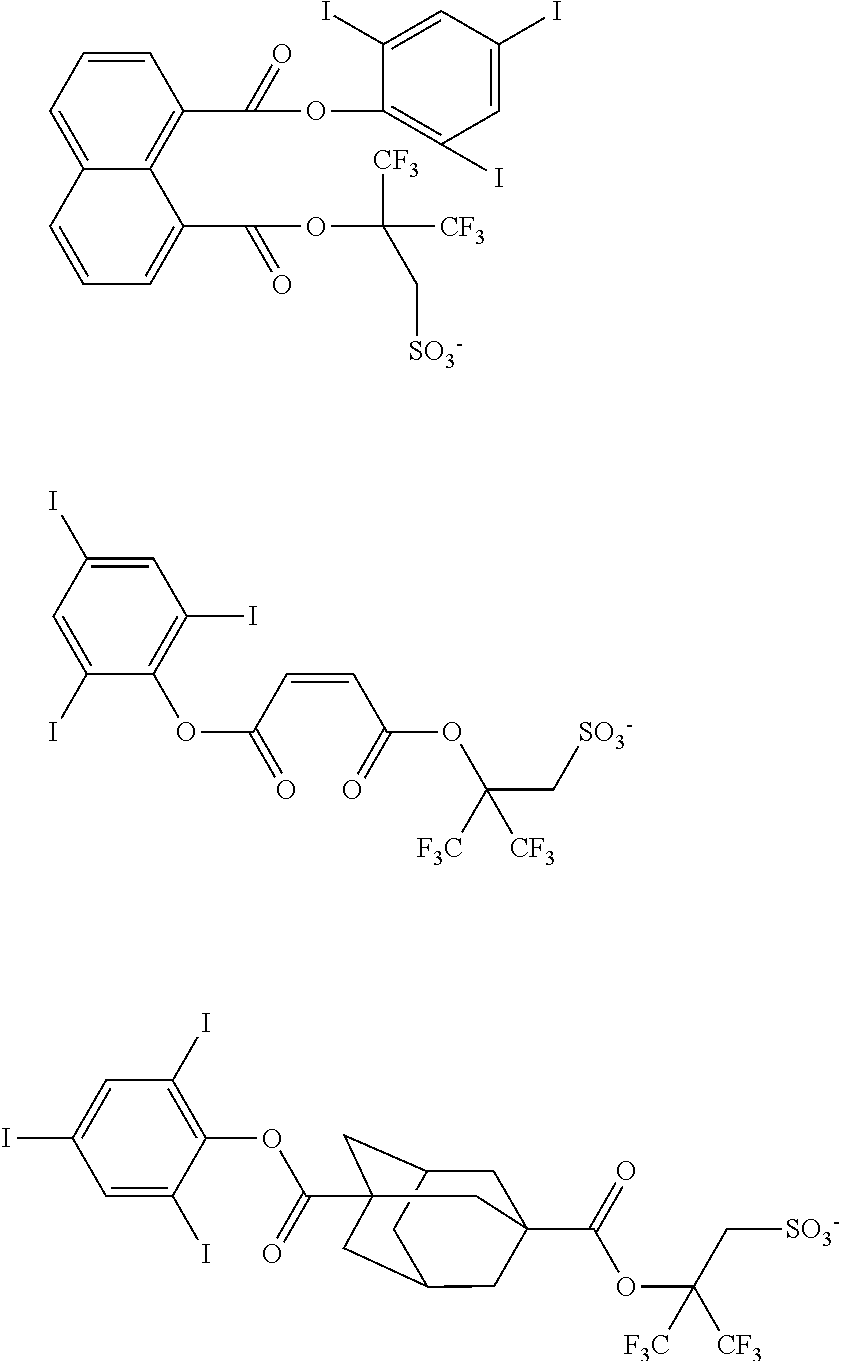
C1=CC=C2C(=C1C(=O)OC1=C(I)C=C(I)C=C1I)C(C(OC(C[SO3-])([CF3])[CF3])=O)=CC=C2.C1=C(I)C=C(I)C(OC(=O)C=CC(OC(C[SO3-])([F3C])[CF3])=O)=C1I.C1(I)=C(OC(=O)C23CC4CC(C(OC(C[SO3-])([F3C])[CF3])=O)(CC(C2)C4)C3)C(I)=CC(I)=C1
